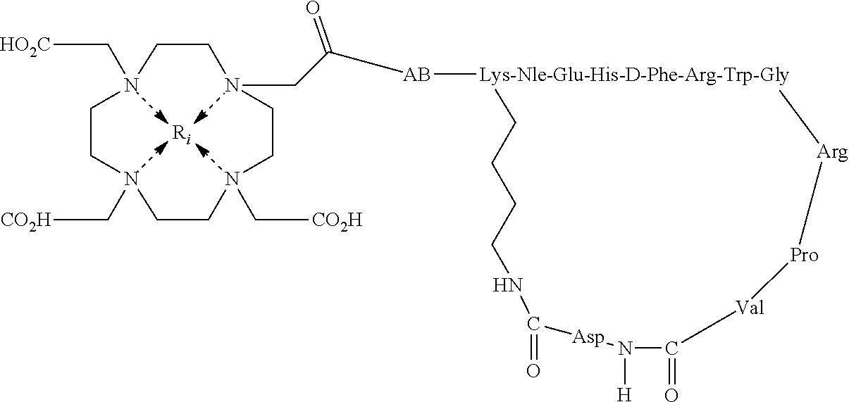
[Ri].[AB]([Lys-Nle-Glu-His-D-Phe-Arg-Trp-Gly]1CCCCNC(=O)[Asp]N([H])C(=O)[Val][Pro][Arg]1)C(CN1CCN(C[HO2C])CCN(C[CO2H])CCN(C[CO2H])CC1)=O
